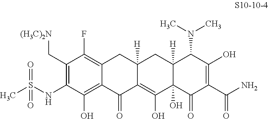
C1(C[(H3C)2N])=C(NS(=O)(C)=O)C(O)=C2C(=C1F)CC1([H])C(=C(O)C3(O)C([H])(C1)C(N(C)C)C(O)=C(C(N)=O)C3=O)C2=O
